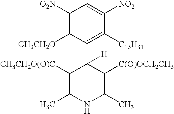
C1([O2N])=C([CH3CH2O])C(C2([H])C([CH3CH2O(O)C])=C(C)NC(C)=C2[C(O)OCH2CH3])=C([C15H31])C([NO2])=C1
